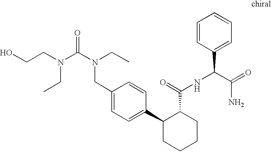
C1(CN(C(=O)N(CCO)CC)CC)=CC=C(C2CCCCC2C(NC(C2=CC=CC=C2)C(=O)N)=O)C=C1
